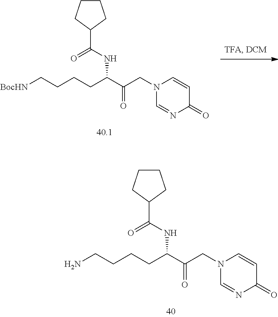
C1(C(NC(C(CN2C=NC(=O)C=C2)=O)CCCCN)=O)CCCC1.C1(C(NC(C(CN2C=NC(=O)C=C2)=O)CCCC[BocHN])=O)CCCC1
